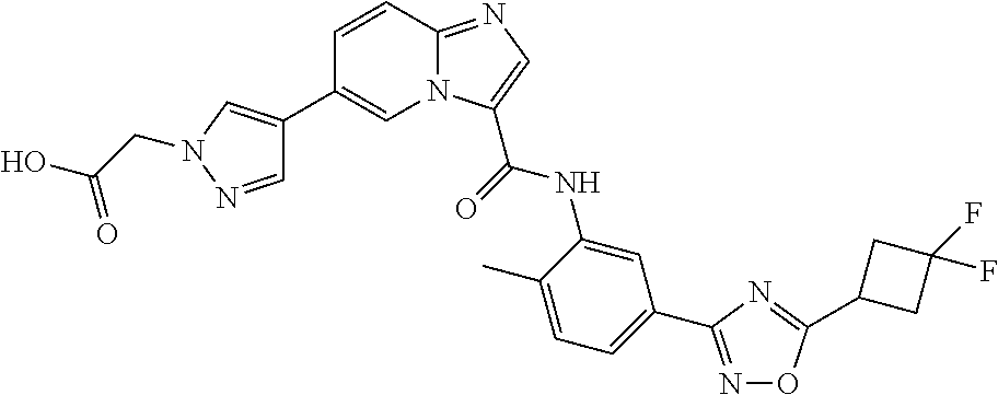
C1=C(C)C(NC(=O)C2=CN=C3N2C=C(C2=CN(CC(O)=O)N=C2)C=C3)=CC(C2=NOC(C3CC(F)(F)C3)=N2)=C1
